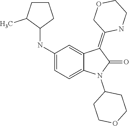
C1(NC2C(C)CCC2)=CC=C2C(=C1)C(=C1COCCN1)C(=O)N2C1CCOCC1
